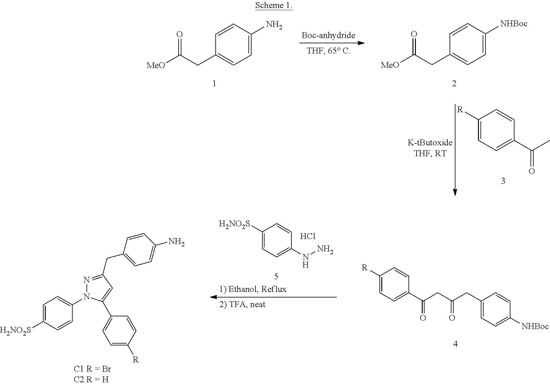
C1=C(N)C=CC(CC([MeO])=O)=C1.C1=C([NHBoc])C=CC(CC([MeO])=O)=C1.C1([R])=CC=C(C(C)=O)C=C1.C1([R])=CC=C(C(CC(CC2=CC=C([NHBoc])C=C2)=O)=O)C=C1.C1([H2NO2S])=CC=C(NN)C=C1.Cl.C1=C([H2NO2S])C=CC(N2N=C(CC3=CC=C(N)C=C3)C=C2C2=CC=C([R])C=C2)=C1
